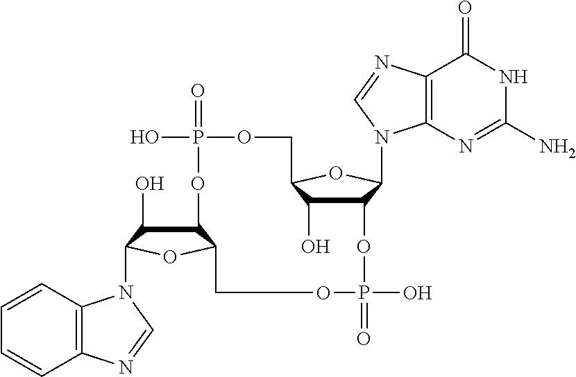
C12C(O)C(N3C4=C(C=CC=C4)N=C3)OC1COP(=O)(O)OC1C(O)C(OC1N1C3=C(C(=O)NC(N)=N3)N=C1)COP(=O)(O)O2
